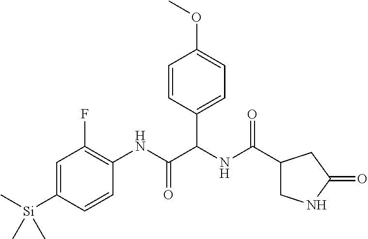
C1=C([Si](C)(C)C)C=CC(NC(C(NC(=O)C2CNC(=O)C2)C2=CC=C(OC)C=C2)=O)=C1F
